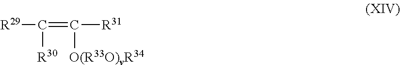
[R29]C([R30])=C([R31])[O(R33O)vR34]
